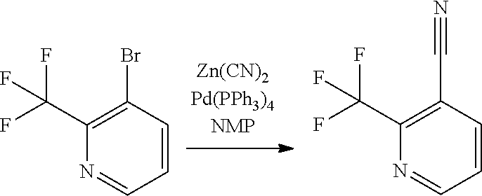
C1(Br)=C(C(F)(F)F)N=CC=C1.C1(C#N)=C(C(F)(F)F)N=CC=C1
